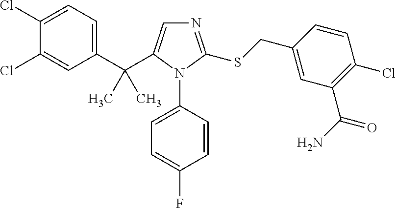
C1(C(C2=CN=C(SCC3=CC(C(N)=O)=C(Cl)C=C3)N2C2=CC=C(F)C=C2)(C)C)=CC=C(Cl)C(Cl)=C1
